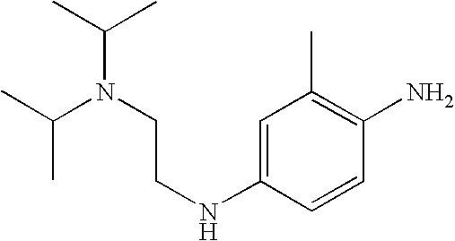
CC(N(CCNC1=CC(C)=C(N)C=C1)C(C)C)C
